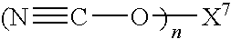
[(N]#CO[X7]
